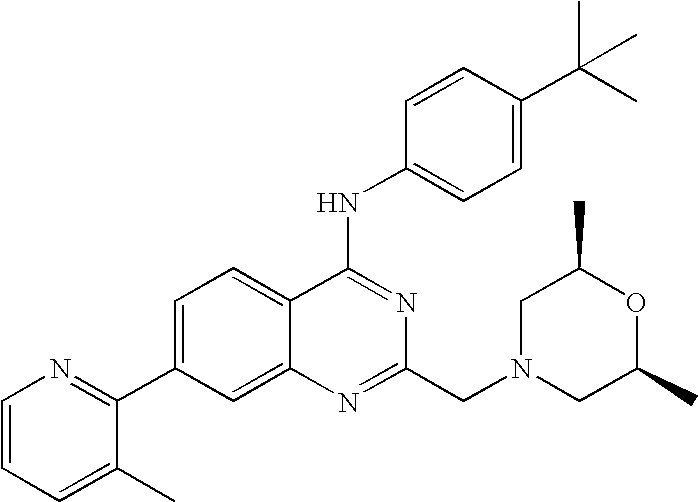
C1=CC=C(C)C(C2=CC=C3C(=C2)N=C(CN2CC(C)OC(C)C2)N=C3NC2=CC=C(C(C)(C)C)C=C2)=N1
